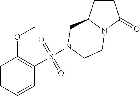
C1CC2N(C1=O)CCN(S(C1=C(OC)C=CC=C1)(=O)=O)C2
